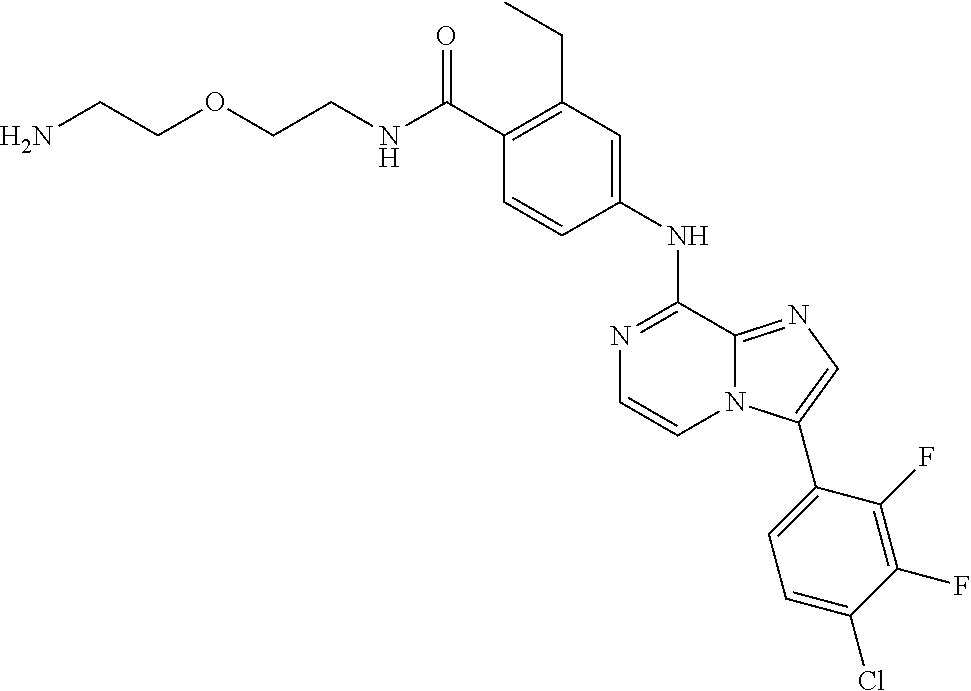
C(C1=C(CC)C=C(NC2=NC=CN3C2=NC=C3C2=CC=C(Cl)C(F)=C2F)C=C1)(=O)NCCOCCN
